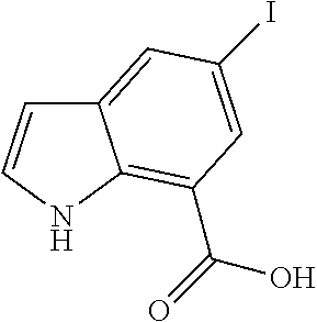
C12=CC(I)=CC(C(=O)O)=C1NC=C2
